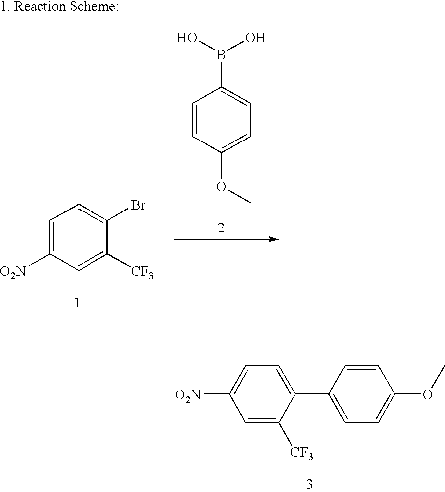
C1=C([CF3])C(C2=CC=C(OC)C=C2)=CC=C1[O2N].C1=C([O2N])C=C([CF3])C(Br)=C1.C1=CC(OC)=CC=C1B(O)O
